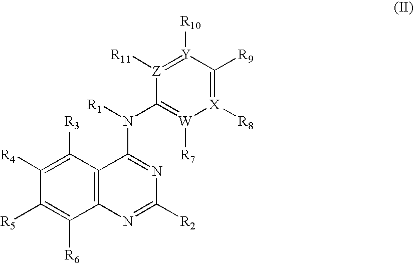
C1([R4])=C([R3])C2=C(C([R6])=C1[R5])N=C([R2])N=C2N(C1=[W]([R7])[X]([R8])=C([R9])[Y]([R10])=[Z]1[R11])[R1]
